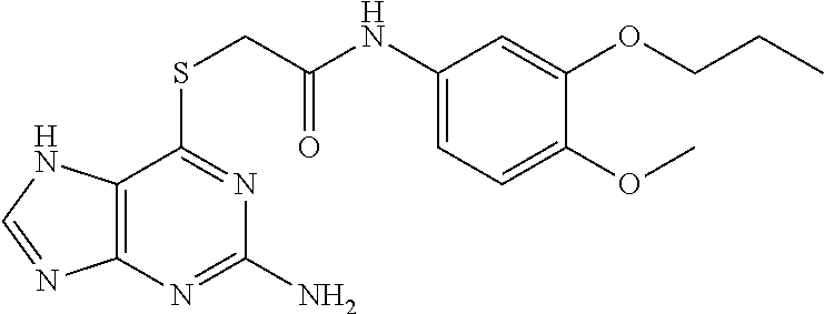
C12=C(N=C(N)N=C1SCC(NC1=CC=C(OC)C(OCCC)=C1)=O)N=CN2
